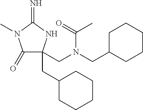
C1(=O)C(CN(C(C)=O)CC2CCCCC2)(CC2CCCCC2)NC(=N)N1C
